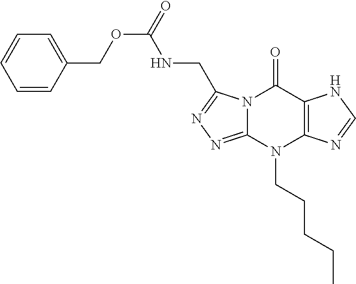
N12C(=NN=C1CNC(OCC1=CC=CC=C1)=O)N(CCCCC)C1=C(C2=O)NC=N1
